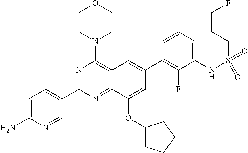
C1=C(N)N=CC(C2=NC(N3CCOCC3)=C3C(=N2)C(OC2CCCC2)=CC(C2=C(F)C(NS(=O)(=O)CCCF)=CC=C2)=C3)=C1
